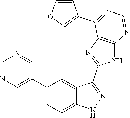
C1=NC=C(C2=CC=C3C(=C2)C(C2=NC4=C(N2)N=CC=C4C2=COC=C2)=NN3)C=N1
